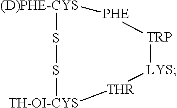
[PHE]1[TRP][LYS][THR][TH-OI-CYS]SS[(D)PHE-CYS]1
